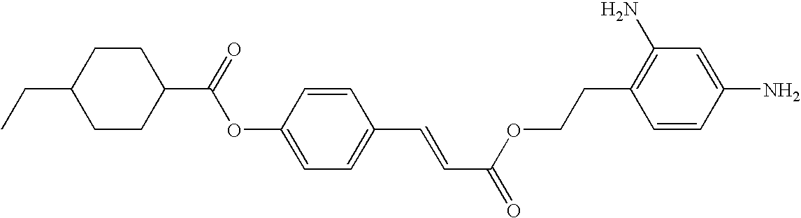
CCC1CCC(C(=O)OC2=CC=C(C=CC(=O)OCCC3=C(N)C=C(N)C=C3)C=C2)CC1
